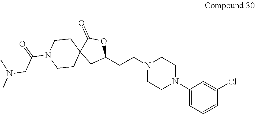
C1(N2CCN(CCC3OC(=O)C4(C3)CCN(C(CN(C)C)=O)CC4)CC2)=CC=CC(Cl)=C1
